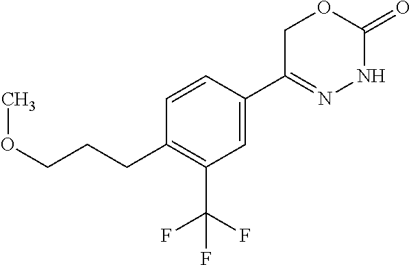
C1=CC(C2=NNC(=O)OC2)=CC(C(F)(F)F)=C1CCCOC
